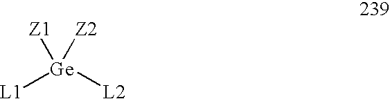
[L1][Ge]([L2])([Z2])[Z1]
